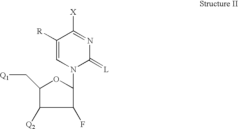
C1([Q2])C(C[Q1])OC(N2C(=[L])N=C([X])C([R])=C2)C1F
